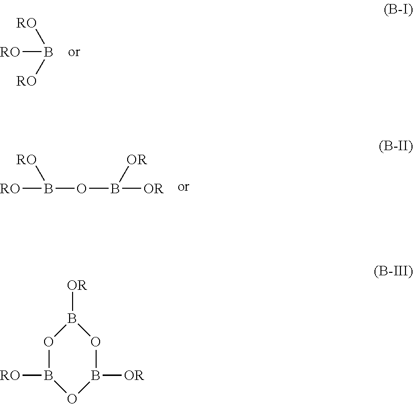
[RO]B([RO])[RO].[RO]B(OB([OR])[OR])[RO].[OR]B1OB([RO])OB([OR])O1
